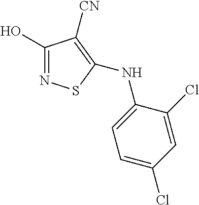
C1(O)=NSC(NC2=CC=C(Cl)C=C2Cl)=C1[CN]
